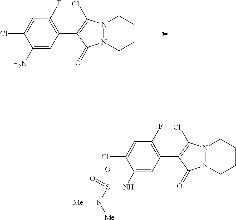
N12N(CCCC1)C(=O)C(C1=C(F)C=C(Cl)C(N)=C1)=C2Cl.N12N(CCCC1)C(=O)C(C1=C(F)C=C(Cl)C(NS(=O)(N([Me])[Me])=O)=C1)=C2Cl
